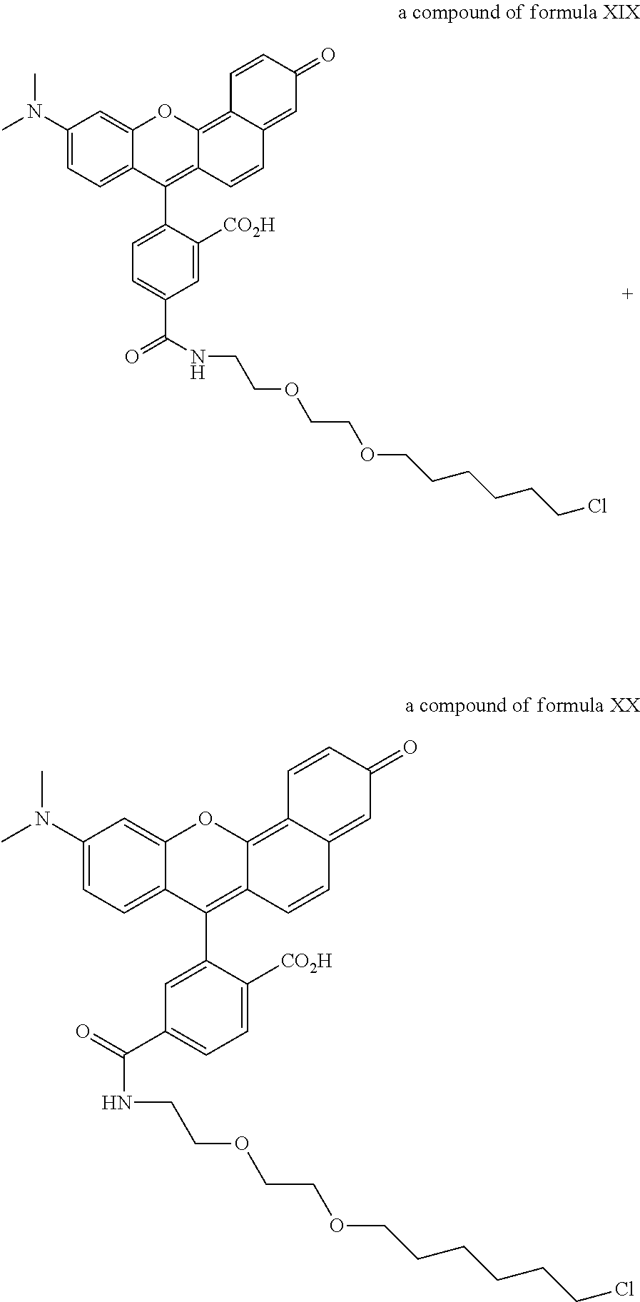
C1(N(C)C)=CC=C2C(=C1)OC1=C3C(=CC(=O)C=C3)C=CC1=C2C1=CC=C(C(NCCOCCOCCCCCCCl)=O)C=C1[CO2H].C1(N(C)C)=CC=C2C(=C1)OC1=C3C(=CC(=O)C=C3)C=CC1=C2C1=CC(C(NCCOCCOCCCCCCCl)=O)=CC=C1[CO2H]
